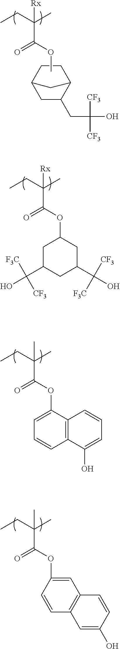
C1CC2CC(CC(O)([CF3])[CF3])C1C2.CCC(C)([Rx])C(OC)=O.CCC(C)([Rx])C(OC1CC(C(O)([F3C])[CF3])CC(C(O)([CF3])[F3C])C1)=O.CCC(C)(C)C(OC1=CC=CC2=C1C=CC=C2O)=O.CCC(C)(C)C(OC1=CC2=C(C=C1)C=C(O)C=C2)=O
